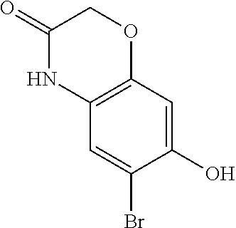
C1(=O)NC2=C(OC1)C=C(O)C(Br)=C2
